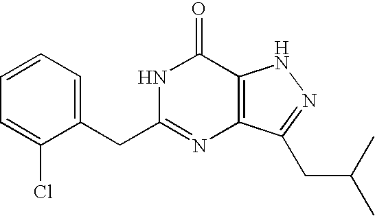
C1=C(CC2=NC3=C(C(=O)N2)NN=C3CC(C)C)C(Cl)=CC=C1
